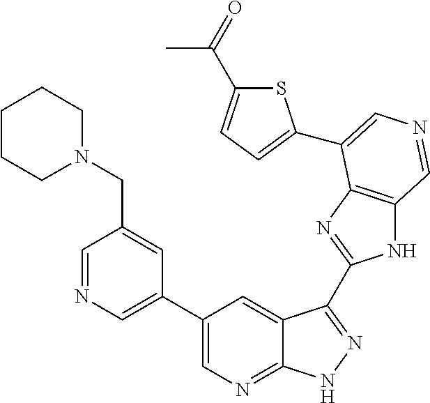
C1(C2=CN=CC(CN3CCCCC3)=C2)=CN=C2C(=C1)C(C1=NC3=C(N1)C=NC=C3C1=CC=C(C(C)=O)S1)=NN2
